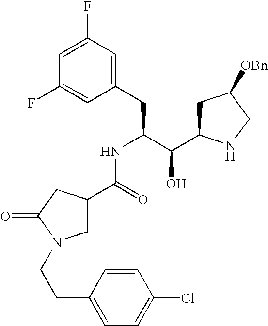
C1(F)=CC(F)=CC(CC(C(C2CC([OBn])CN2)O)NC(C2CN(CCC3=CC=C(Cl)C=C3)C(=O)C2)=O)=C1
